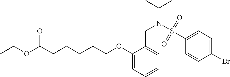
O(C(CCCCCOC1=CC=CC=C1CN(C(C)C)S(C1=CC=C(Br)C=C1)(=O)=O)=O)CC
